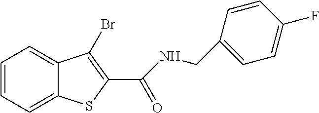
C1=CC=C2C(=C1)C(Br)=C(C(=O)NCC1=CC=C(F)C=C1)S2
